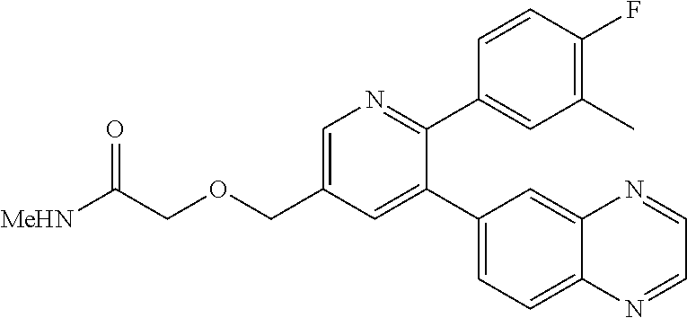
C1=C(COCC([MeHN])=O)C=C(C2=CC=C3C(=C2)N=CC=N3)C(C2=CC(C)=C(F)C=C2)=N1
